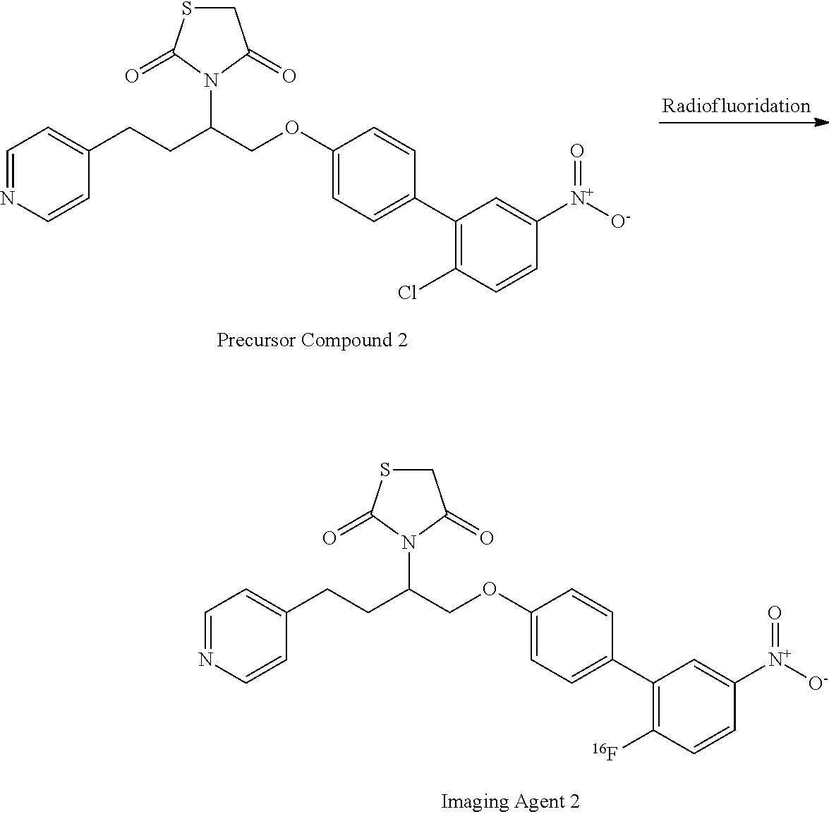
C1=NC=CC(CCC(COC2=CC=C(C3=C(Cl)C=CC([N+]([O-])=O)=C3)C=C2)N2C(=O)CSC2=O)=C1.C1=NC=CC(CCC(COC2=CC=C(C3=C([16F])C=CC([N+]([O-])=O)=C3)C=C2)N2C(=O)CSC2=O)=C1
